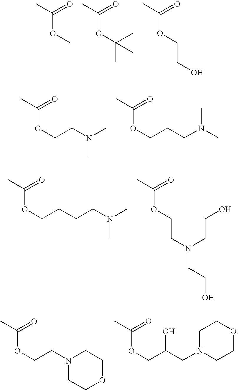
CC(=O)OC.CC(=O)OC(C)(C)C.CC(=O)OCCO.CC(=O)OCCN(C)C.CC(=O)OCCCN(C)C.CC(=O)OCCCCN(C)C.CC(=O)OCCN(CCO)CCO.CC(=O)OCCN1CCOCC1.CC(=O)OCC(O)CN1CCOCC1
